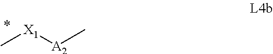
C[X1][A2]C
